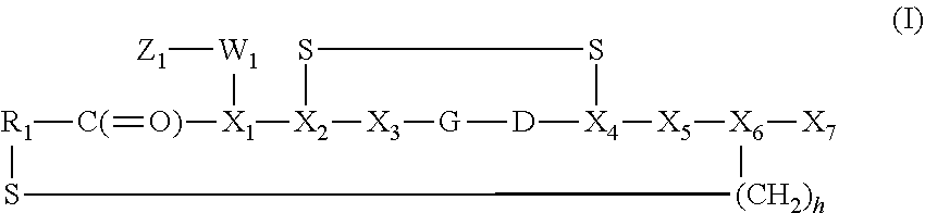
[R1]1[C(]=[O)][X1]([W1][Z1])[X2]2[X3][G][D][X4]([X5][X6]([X7])[(CH2)h]S1)SS2
